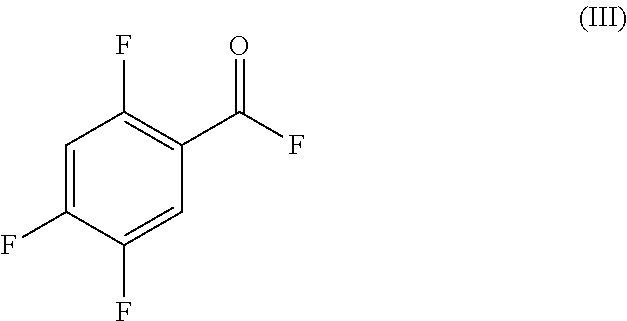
C1=C(F)C(F)=CC(C(F)=O)=C1F
